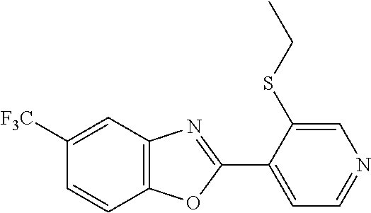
C1=C(SCC)C(C2=NC3=C(O2)C=CC([F3C])=C3)=CC=N1
